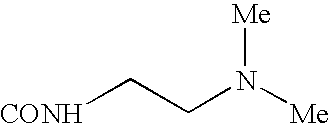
[CONH]CCN([Me])[Me]
